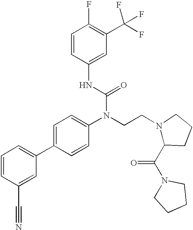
C1=CC(C#N)=CC(C2=CC=C(N(CCN3C(C(N4CCCC4)=O)CCC3)C(=O)NC3=CC(C(F)(F)F)=C(F)C=C3)C=C2)=C1
